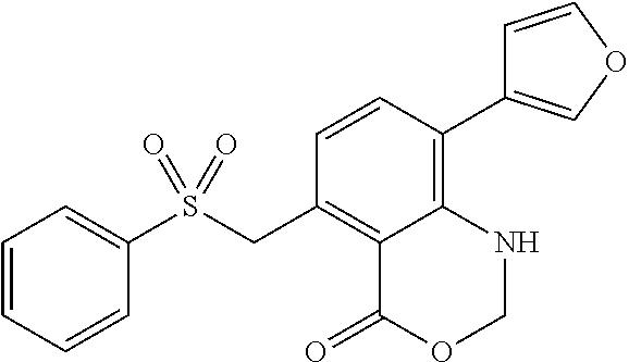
C1=CC=CC(S(CC2=C3C(=C(C4=COC=C4)C=C2)NCOC3=O)(=O)=O)=C1
